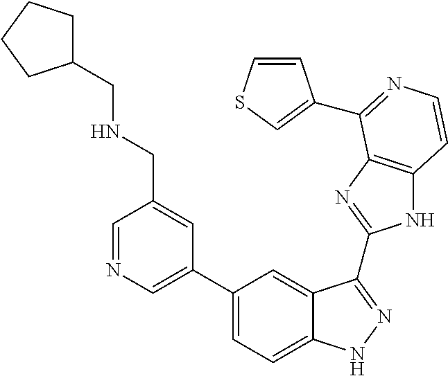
C1(C2=CN=CC(CNCC3CCCC3)=C2)=CC=C2C(=C1)C(C1=NC3=C(N1)C=CN=C3C1=CSC=C1)=NN2
